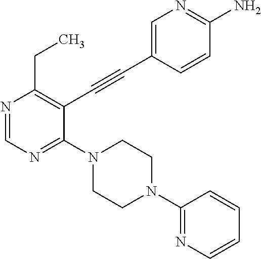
N1=CN=C(N2CCN(C3=NC=CC=C3)CC2)C(C#CC2=CN=C(N)C=C2)=C1CC
